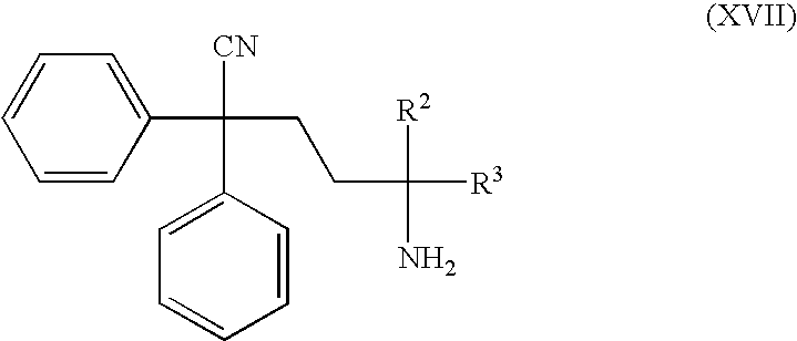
C1=CC(C([CN])(CCC([R2])(N)[R3])C2=CC=CC=C2)=CC=C1
